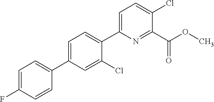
C1=C(C2=CC=C(F)C=C2)C=C(Cl)C(C2=CC=C(Cl)C(C(OC)=O)=N2)=C1
